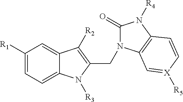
C1([R1])=CC=C2C(=C1)C([R2])=C(CN1C(=O)N([R4])C3=C1C=[X]([R5])C=C3)N2[R3]
